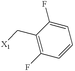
C1(F)=C(C[X1])C(F)=CC=C1
